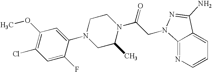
C1=C(F)C(N2CC(C)N(C(=O)CN3C4=NC=CC=C4C(N)=N3)CC2)=CC(OC)=C1Cl
